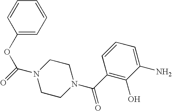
O(C(=O)N1CCN(C(C2=C(O)C(N)=CC=C2)=O)CC1)C1=CC=CC=C1
